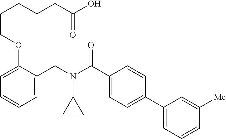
C1=C(CN(C(C2=CC=C(C3=CC=CC([Me])=C3)C=C2)=O)C2CC2)C(OCCCCCC(O)=O)=CC=C1
